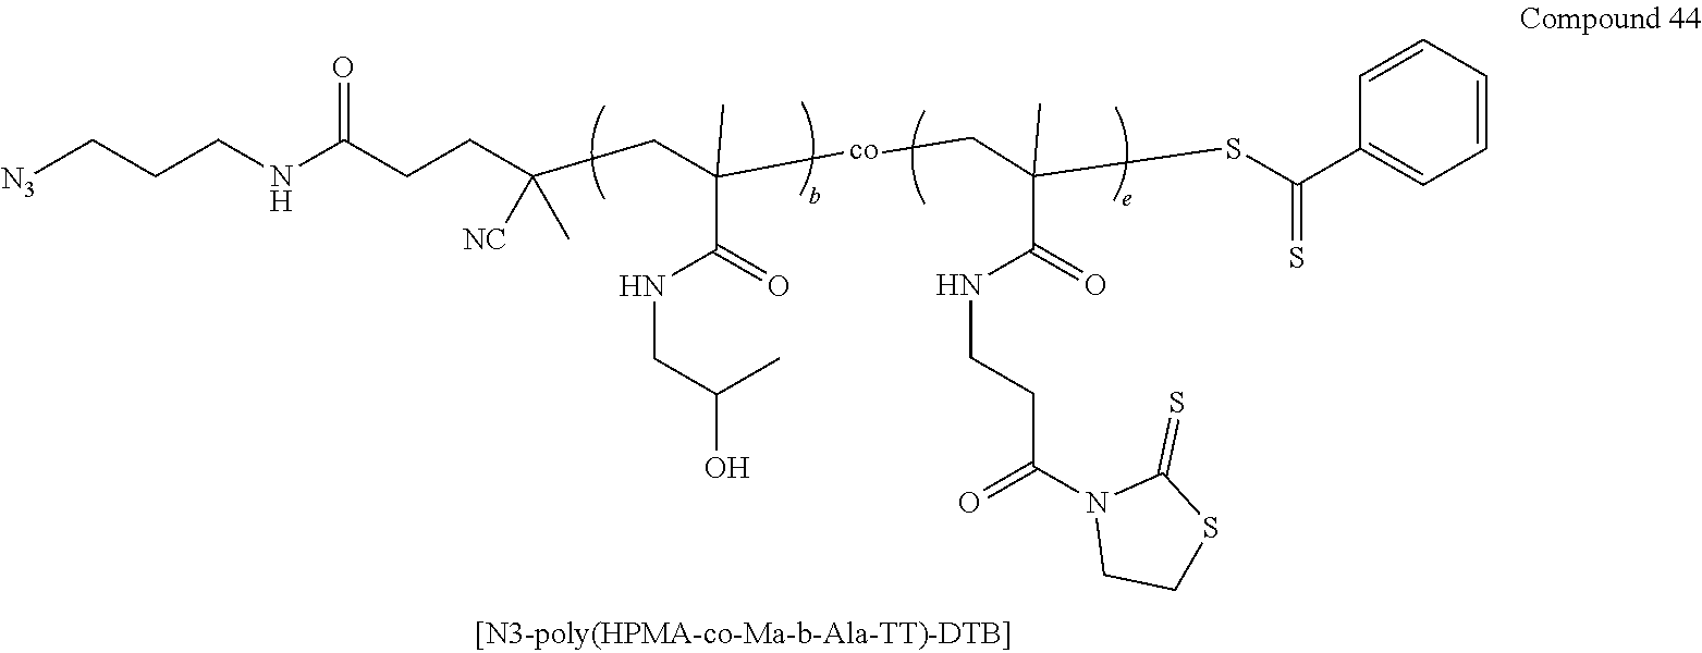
N(C(CCC(CC([co]CC(SC(C1=CC=CC=C1)=S)(C)C(NCCC(N1CCSC1=S)=O)=O)(C(=O)NCC(O)C)C)(C)[NC])=O)CCC[N3]
